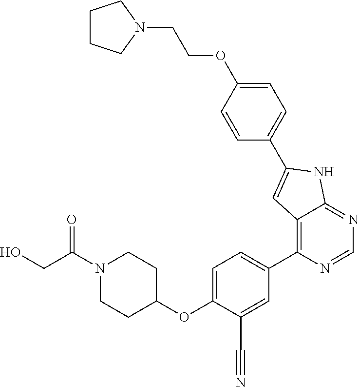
N1(C(CO)=O)CCC(OC2=CC=C(C3=C4C(=NC=N3)NC(C3=CC=C(OCCN5CCCC5)C=C3)=C4)C=C2C#N)CC1
